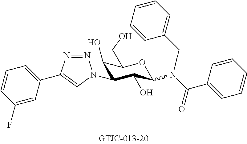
C1(C2=CN(C3C(O)C(CO)OC(N(C(=O)C4=CC=CC=C4)CC4=CC=CC=C4)C3O)N=N2)=CC=CC(F)=C1
